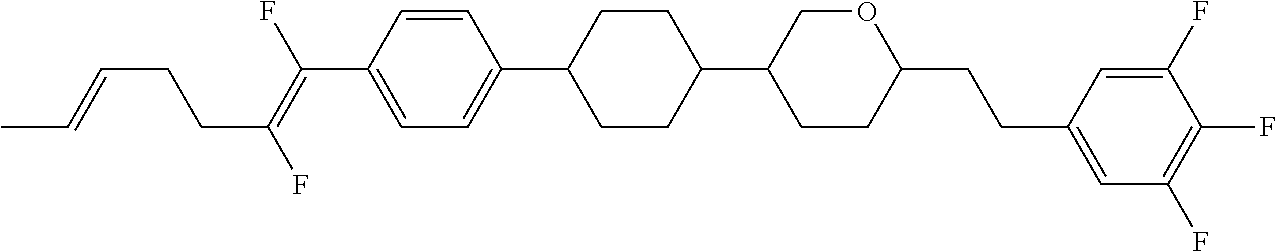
C1=CC(C(=C(F)CCC=CC)F)=CC=C1C1CCC(C2CCC(CCC3=CC(F)=C(F)C(F)=C3)OC2)CC1
